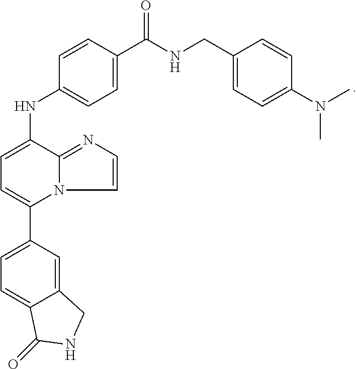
C12=CC(C3=CC=C(NC4=CC=C(C(=O)NCC5=CC=C(N(C)C)C=C5)C=C4)C4=NC=CN34)=CC=C1C(=O)NC2
